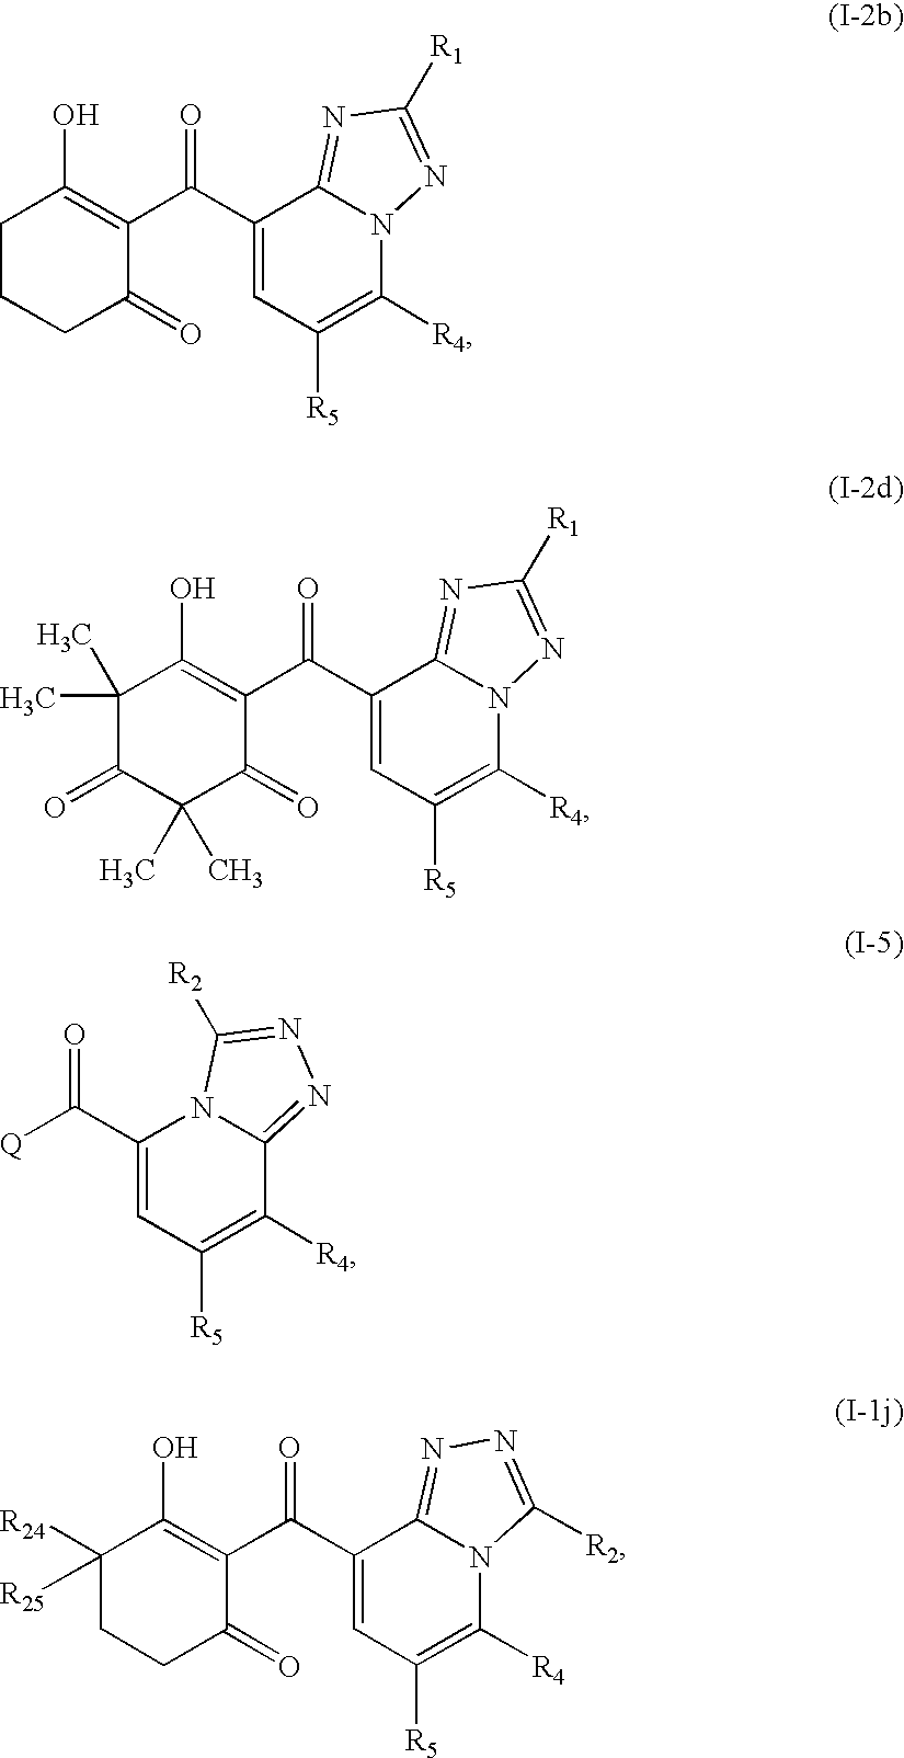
C1CCC(=O)C(C(C2=CC([R5])=C([R4])N3C2=NC([R1])=N3)=O)=C1O.C1(C)(C)C(=O)C(C)(C)C(=O)C(C(C2=CC([R5])=C([R4])N3C2=NC([R1])=N3)=O)=C1O.C1(C([Q])=O)=CC([R5])=C([R4])C2=NN=C([R2])N12.C1([R25])([R24])CCC(=O)C(C(C2=CC([R5])=C([R4])N3C2=NN=C3[R2])=O)=C1O
